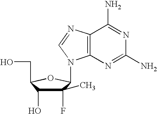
C1(C)(F)C(O)C(CO)OC1N1C2=C(N=C1)C(N)=NC(N)=N2
